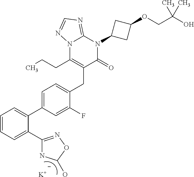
C1=CC=C(C2=NOC(O)N2)C(C2=CC=C(CC3=C(CCC)N4C(=NC=N4)N(C4CC(OCC(O)(C)C)C4)C3=O)C(F)=C2)=C1.[K]
